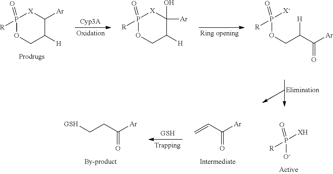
P1(=O)([R])OCC([H])C([Ar])[X]1.P1(=O)([R])OCC([H])C([Ar])(O)[X]1.P(OCC([H])C([Ar])=O)([X-])(=O)[R].O=P([O-])([XH])[R].C=CC([Ar])=O.C(CC([Ar])=O)[GSH]
